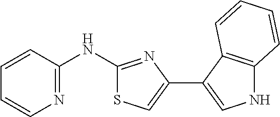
C1=CC(NC2=NC(C3=CNC4=C3C=CC=C4)=CS2)=NC=C1
